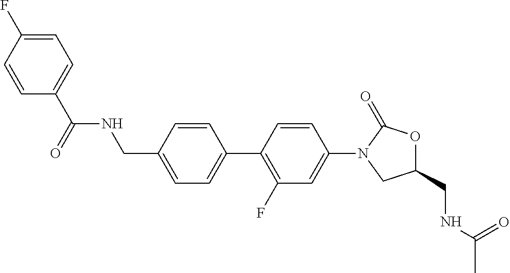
C(C1=CC=C(C2=C(F)C=C(N3CC(CNC(C)=O)OC3=O)C=C2)C=C1)NC(=O)C1=CC=C(F)C=C1
